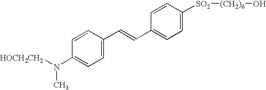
N(C1=CC=C(C=CC2=CC=C([SO2][(CH2)6]O)C=C2)C=C1)([HOCH2CH2])C
